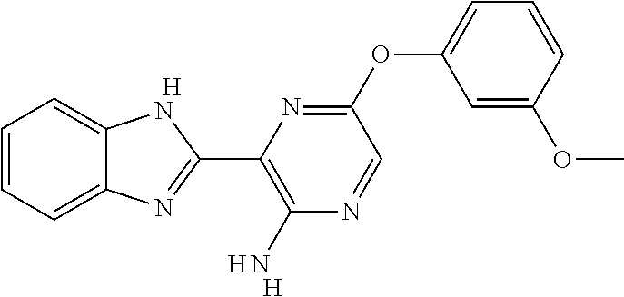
C1=CC=C2C(=C1)NC(C1=C(N)N=CC(OC3=CC=CC(OC)=C3)=N1)=N2.[H].[H].[H]
